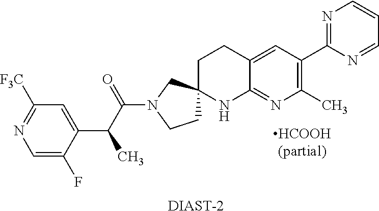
C1=C(F)C(C(C(N2CCC3(C2)CCC2=CC(C4=NC=CC=N4)=C(C)N=C2N3)=O)C)=CC([F3C])=N1.[DIAST-2]
